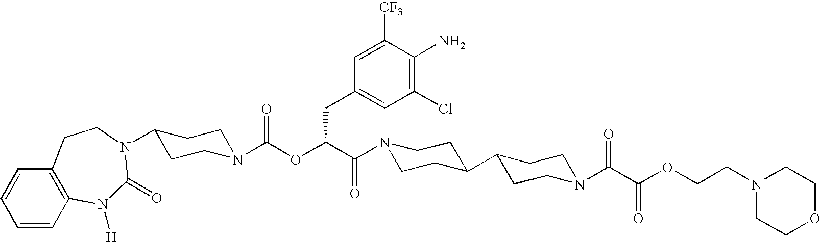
N1(C(C(OC(N2CCC(N3C(=O)N([H])C4=C(C=CC=C4)CC3)CC2)=O)CC2=CC(Cl)=C(N)C([CF3])=C2)=O)CCC(C2CCN(C(C(OCCN3CCOCC3)=O)=O)CC2)CC1
